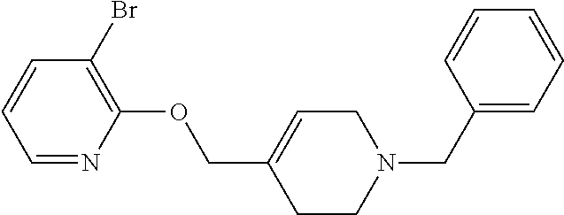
C1=NC(OCC2=CCN(CC3=CC=CC=C3)CC2)=C(Br)C=C1
